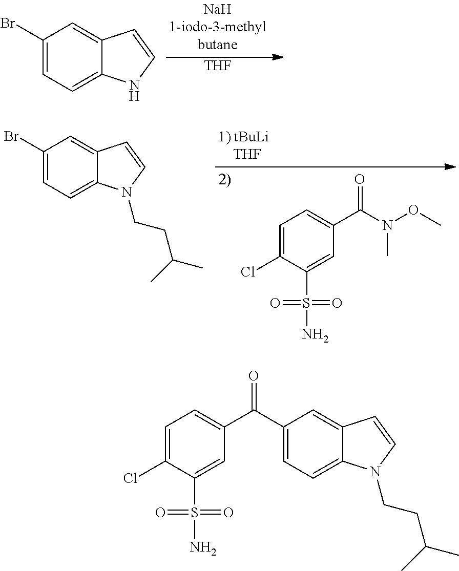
C1(Br)=CC=C2C(=C1)C=CN2.[THF].C1(Br)=CC=C2C(=C1)C=CN2CCC(C)C.C1=C(Cl)C(S(=O)(=O)N)=CC(C(N(C)OC)=O)=C1.C1=C(Cl)C(S(=O)(=O)N)=CC(C(C2=CC=C3C(=C2)C=CN3CCC(C)C)=O)=C1
